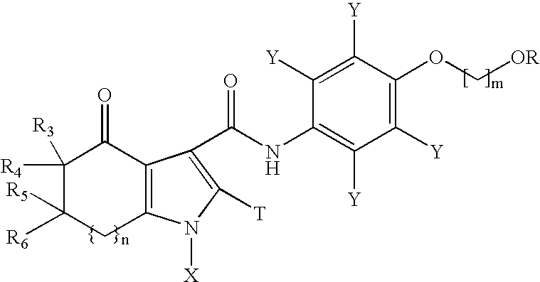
C12=C(C(C(=O)NC3=C([Y])C([Y])=C(OC[OR])C([Y])=C3[Y])=C([T])N1[X])C(=O)C([R4])([R3])C([R6])([R5])C2
